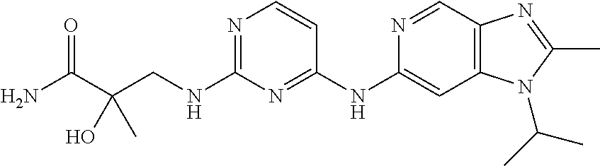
C1(NCC(C(N)=O)(O)C)=NC=CC(NC2=CC3=C(C=N2)N=C(C)N3C(C)C)=N1
